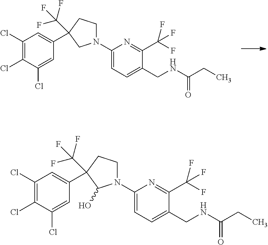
C1(Cl)=C(Cl)C(Cl)=CC(C2(C(F)(F)F)CCN(C3=CC=C(CNC(CC)=O)C(C(F)(F)F)=N3)C2O)=C1.C1(Cl)=C(Cl)C(Cl)=CC(C2(C(F)(F)F)CCN(C3=CC=C(CNC(CC)=O)C(C(F)(F)F)=N3)C2)=C1
